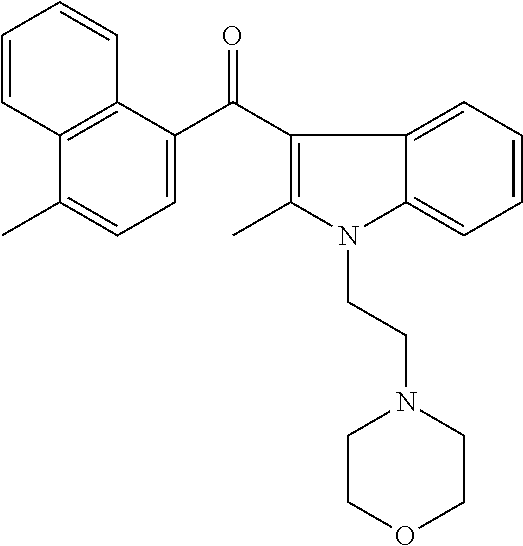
C12=CC=CC=C1N(CCN1CCOCC1)C(C)=C2C(C1=CC=C(C)C2=C1C=CC=C2)=O
